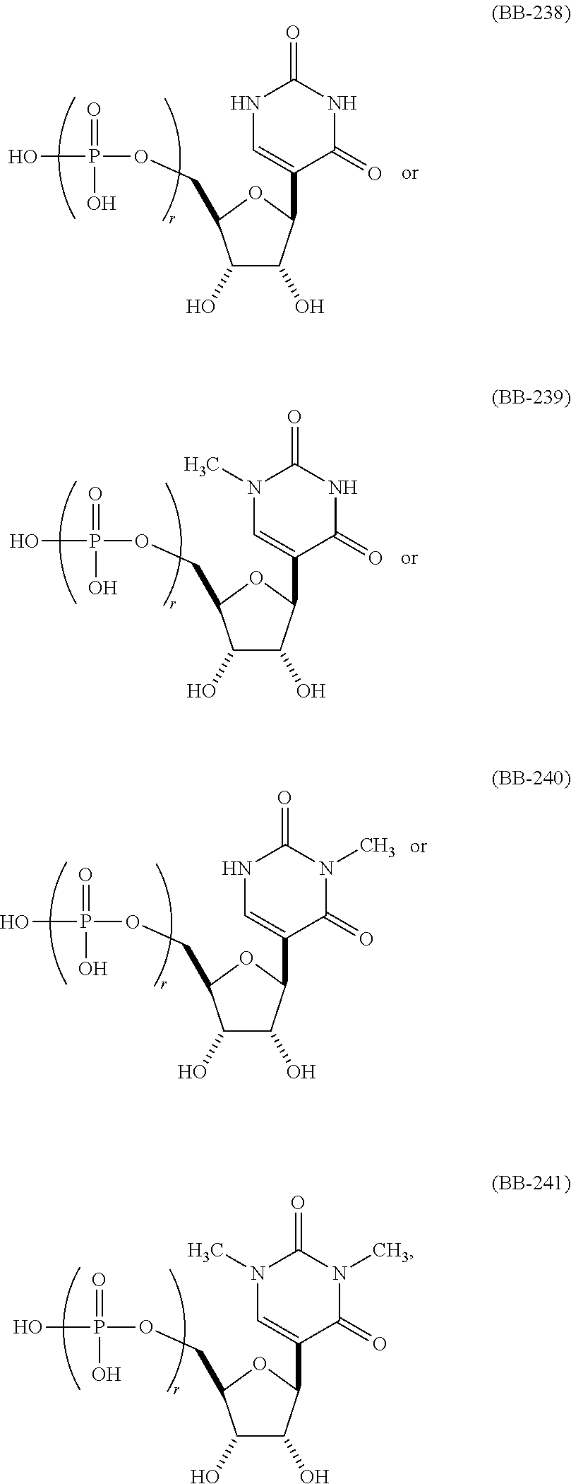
OP(=O)(O)OCC1C(O)C(O)C(C2=CN(C)C(=O)N(C)C2=O)O1.OP(=O)(O)OCC1C(O)C(O)C(C2=CNC(=O)NC2=O)O1.OP(=O)(O)OCC1C(O)C(O)C(C2=CN(C)C(=O)NC2=O)O1.OP(=O)(O)OCC1C(O)C(O)C(C2=CNC(=O)N(C)C2=O)O1
